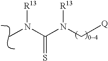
CN([R13])C(N(C[Q])[R13])=S
